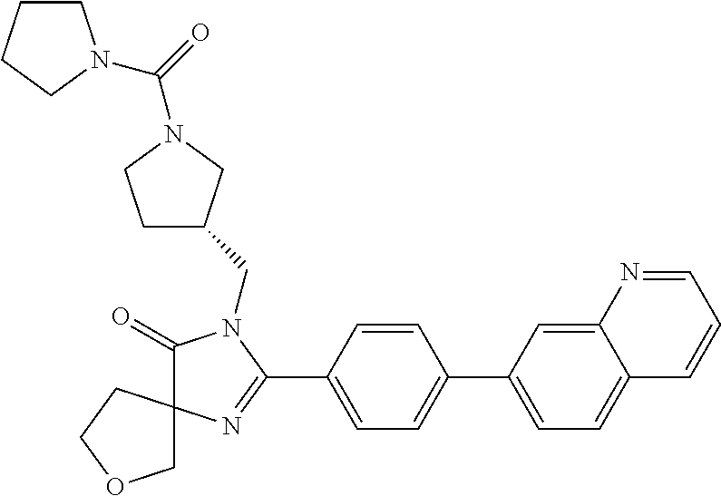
C1(=O)N(CC2CCN(C(=O)N3CCCC3)C2)C(C2=CC=C(C3=CC=C4C(=C3)N=CC=C4)C=C2)=NC12COCC2
